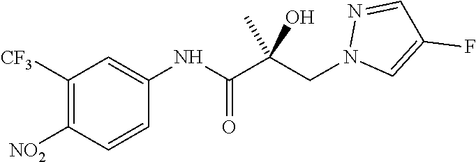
C1=C(NC(C(CN2C=C(F)C=N2)(C)O)=O)C=CC([NO2])=C1[CF3]
